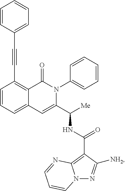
C1=CC=C2C(=C1C#CC1=CC=CC=C1)C(=O)N(C1=CC=CC=C1)C(C([Me])NC(C1=C3N(N=C1[NH2])C=CC=N3)=O)=C2
